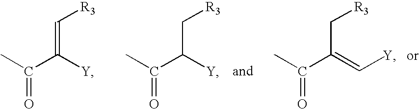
CC(C([Y])=C[R3])=O.CC(C([Y])C[R3])=O.CC(C(=C[Y])C[R3])=O
